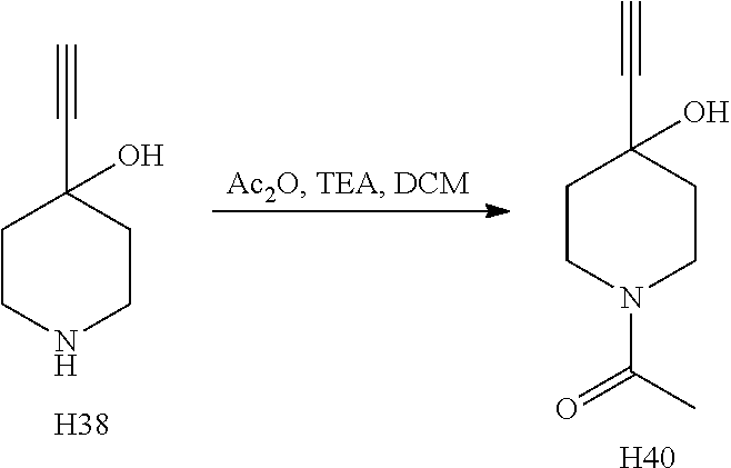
C1CNCCC1(C#C)O.[H38].C1CN(C(C)=O)CCC1(C#C)O.[H40]
